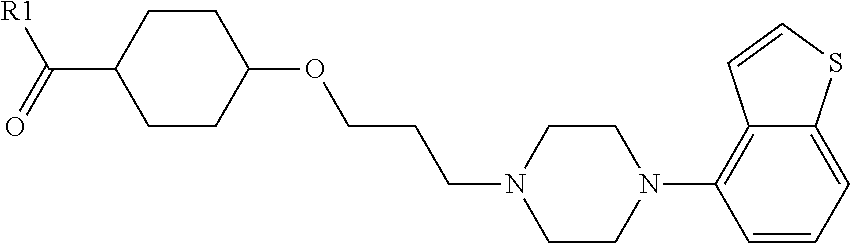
[R1]C(=O)C1CCC(OCCCN2CCN(C3=C4C(=CC=C3)SC=C4)CC2)CC1
